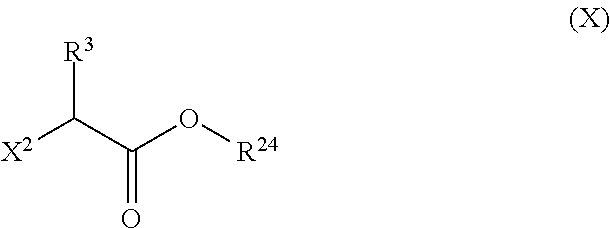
[X2]C(C(O[R24])=O)[R3]
